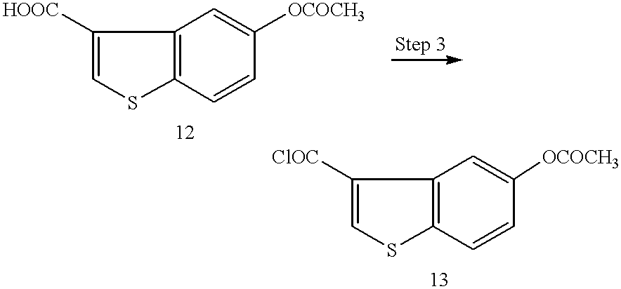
C1([HOOC])=CSC2=C1C=C([OCOCH3])C=C2.C1([ClOC])=CSC2=C1C=C([OCOCH3])C=C2
